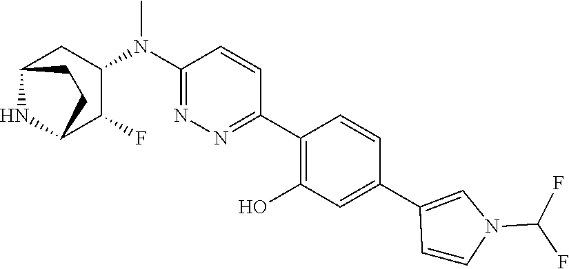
C1(N(C2CC3NC(C2F)CC3)C)=NN=C(C2=C(O)C=C(C3=CN(C(F)F)C=C3)C=C2)C=C1
